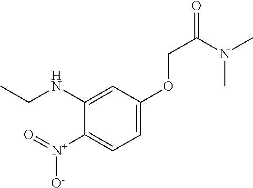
O=[N+](C1=CC=C(OCC(N(C)C)=O)C=C1NCC)[O-]
